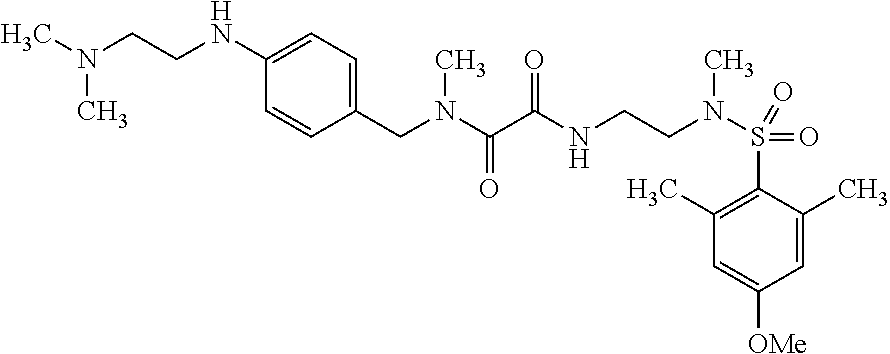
CN(CCNC1=CC=C(CN(C(C(NCCN(S(C2=C(C)C=C([OMe])C=C2C)(=O)=O)C)=O)=O)C)C=C1)C
